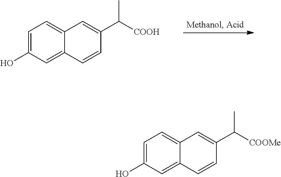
C1=C(O)C=C2C(=C1)C=C(C([COOH])C)C=C2.C1=C(O)C=C2C(=C1)C=C(C([COOMe])C)C=C2
